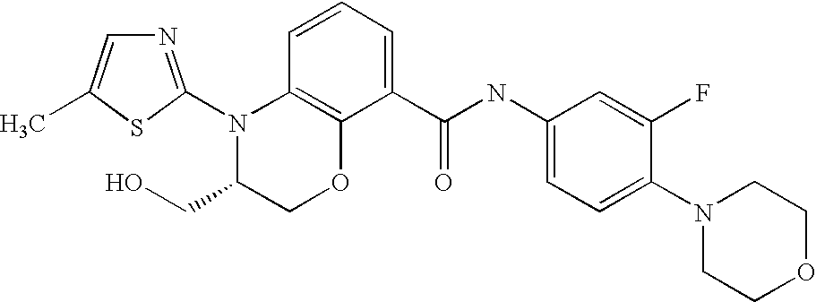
C12=C(C=CC=C1C(NC1=CC=C(N3CCOCC3)C(F)=C1)=O)N(C1=NC=C(C)S1)C(CO)CO2
